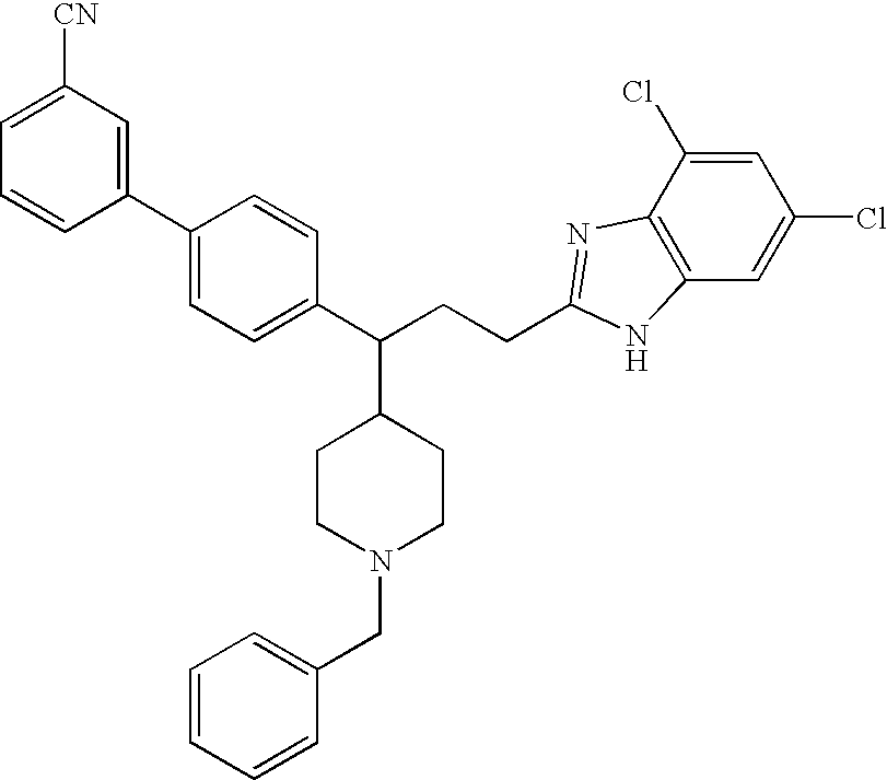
C1=C([CN])C=C(C2=CC=C(C(CCC3=NC4=C(C=C(Cl)C=C4Cl)N3)C3CCN(CC4=CC=CC=C4)CC3)C=C2)C=C1
